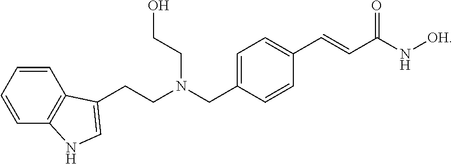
C1=CC=CC2=C1C(CCN(CC1=CC=C(C=CC(N[OH])=O)C=C1)CCO)=CN2
